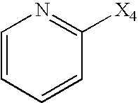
C1=CC=CC([X4])=N1
